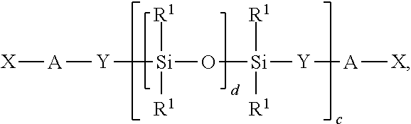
[A]([Y][Si]([R1])([R1])O[Si]([R1])([R1])[Y][A][X])[X]
